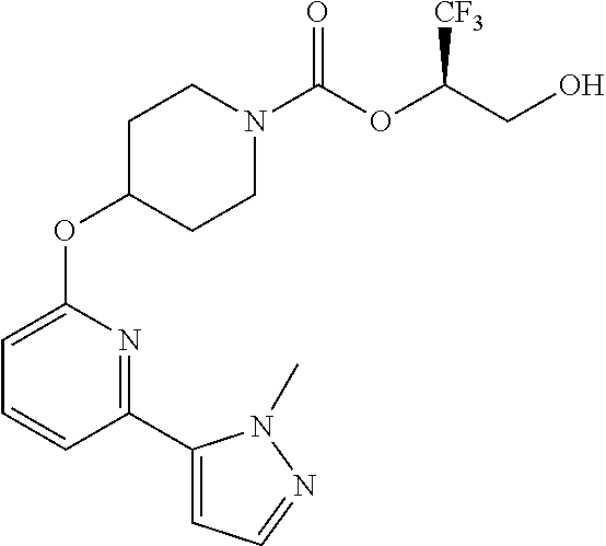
O(C1CCN(C(OC(CO)[CF3])=O)CC1)C1=CC=CC(C2=CC=NN2C)=N1
